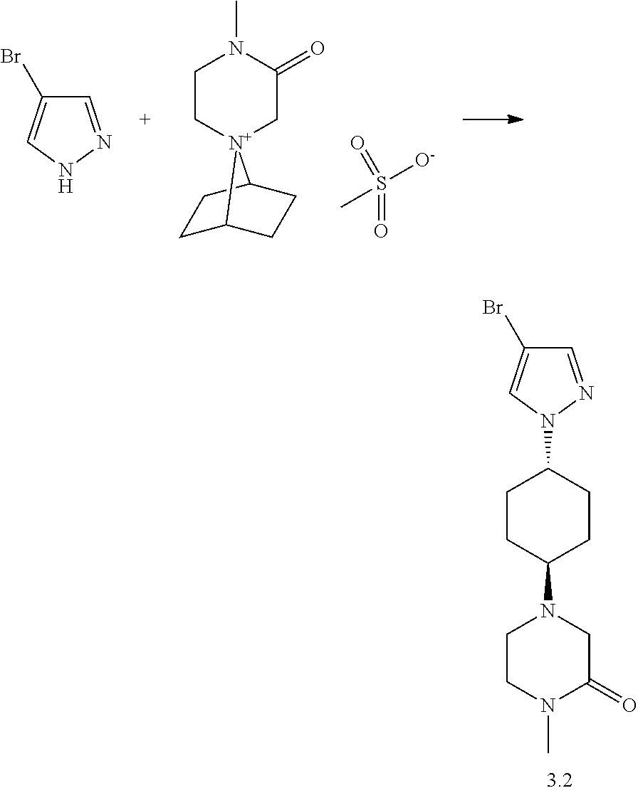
C1C[N+]2(CC(=O)N1C)C1CCC2CC1.O=S([O-])(=O)C.C1=NNC=C1Br.C1=NN(C2CCC(N3CCN(C)C(=O)C3)CC2)C=C1Br
